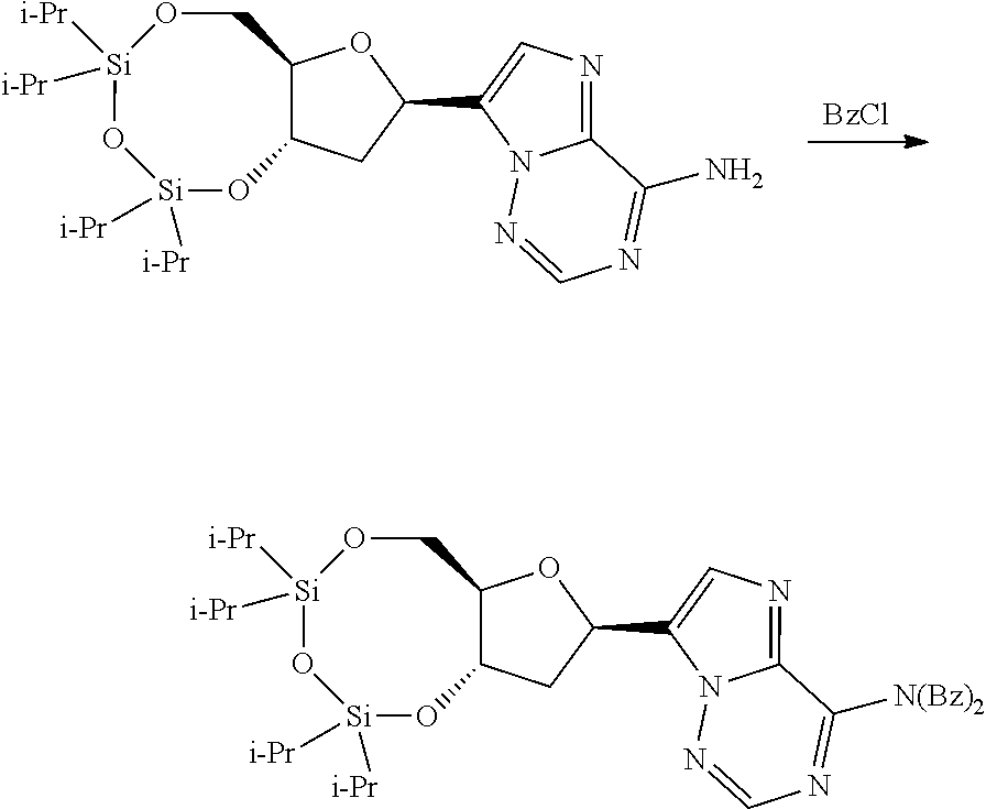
[BzCl].C12C(OC(C3=CN=C4N3N=CN=C4N)C1)CO[Si]([i-Pr])([i-Pr])O[Si]([i-Pr])([i-Pr])O2.C12C(OC(C3=CN=C4N3N=CN=C4[N(Bz)2])C1)CO[Si]([i-Pr])([i-Pr])O[Si]([i-Pr])([i-Pr])O2
